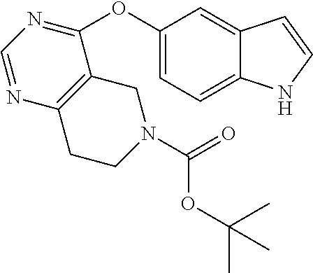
C1(OC2=NC=NC3=C2CN(C(=O)OC(C)(C)C)CC3)=CC=C2C(=C1)C=CN2
